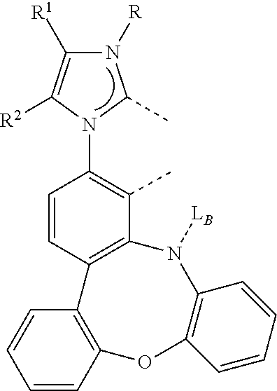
CC1=C(N2C(C)N([R])C([R1])=C2[R2])C=CC2=C1N([LB])C1=C(OC3=C2C=CC=C3)C=CC=C1
